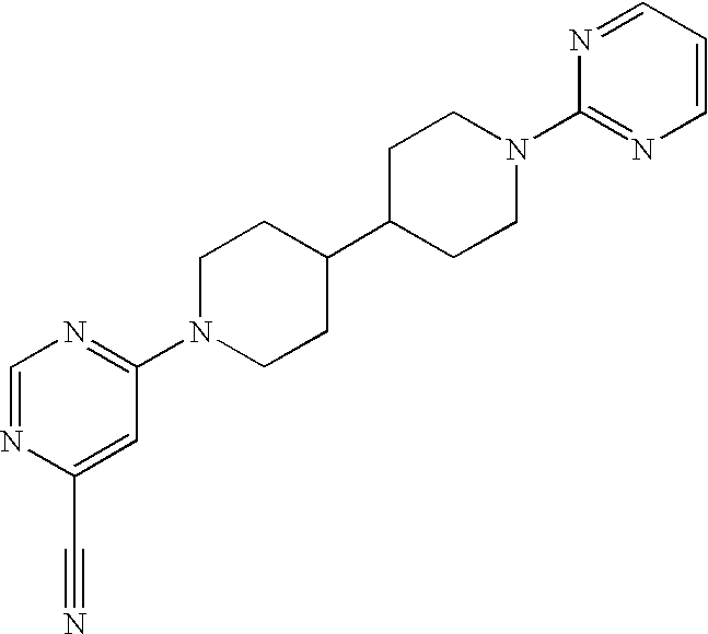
C1=NC(C#N)=CC(N2CCC(C3CCN(C4=NC=CC=N4)CC3)CC2)=N1
